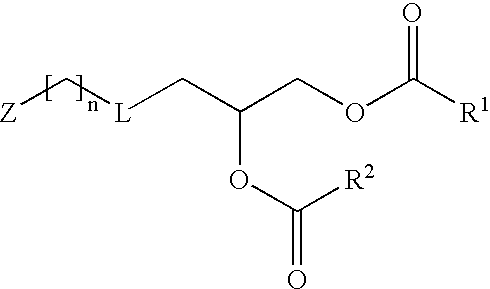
[Z]C[L]CC(COC([R1])=O)OC([R2])=O
